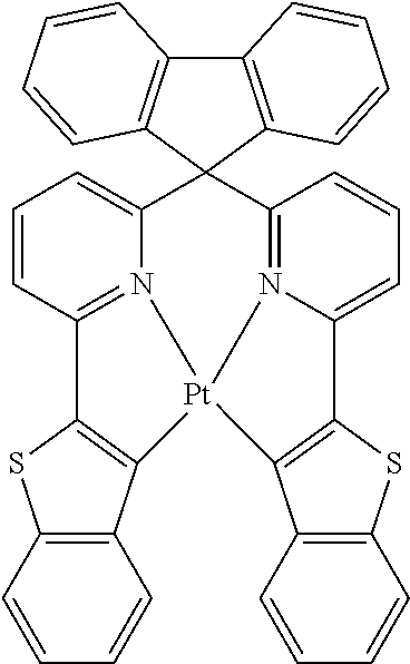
C12=C(C3(C4=C1C=CC=C4)C1=CC=CC4=N1[Pt]1(N5=C3C=CC=C5C3=C1C1=C(C=CC=C1)S3)C1=C4SC3=C1C=CC=C3)C=CC=C2
